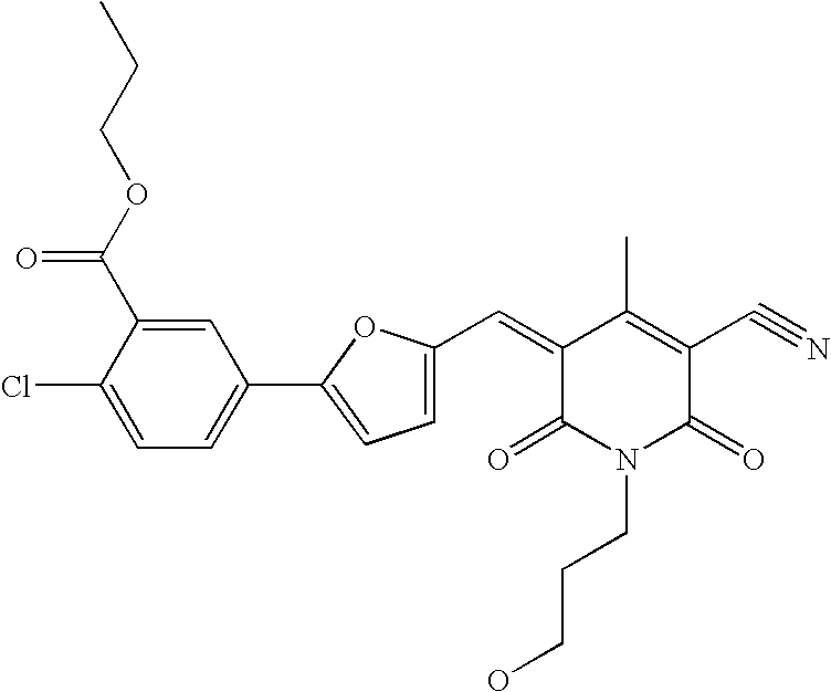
C1(Cl)=CC=C(C2=CC=C(C=C3C(=O)N(CCCO)C(=O)C(C#N)=C3C)O2)C=C1C(OCCC)=O
